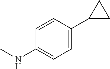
C1=CC(C2CC2)=CC=C1NC
